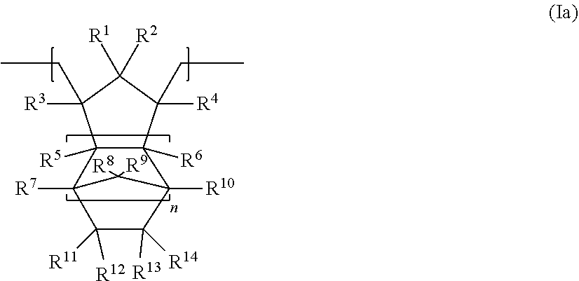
C12([R5])C([R6])(C([R4])(CC)C([R1])([R2])C1([R3])CC)C1([R10])C([R13])([R14])C([R12])([R11])C2([R7])C1([R9])[R8]
